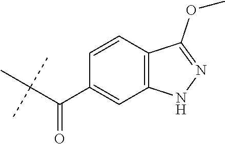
C(C(C1=CC2=C(C=C1)C(OC)=NN2)=O)(C)(C)C
